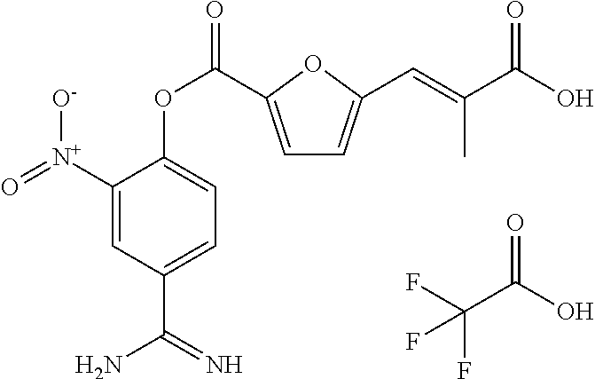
C1=C(C(OC2=CC=C(C(N)=N)C=C2[N+](=O)[O-])=O)OC(C=C(C(O)=O)C)=C1.FC(C(O)=O)(F)F
